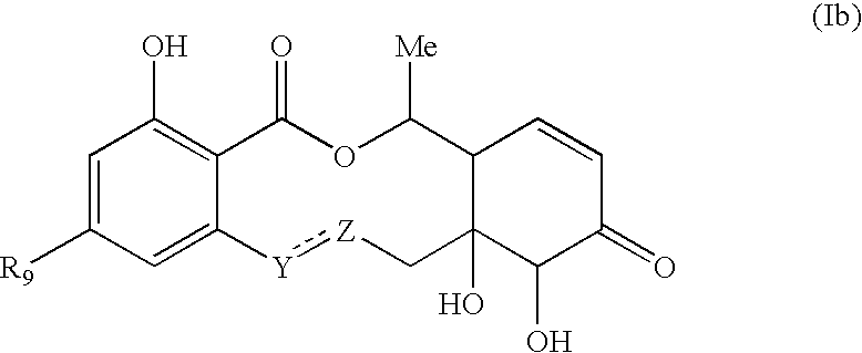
C1=C([R9])C=C2C(=C1O)C(=O)OC([Me])C1C(O)(C[Z]:[Y]2)C(O)C(=O)C=C1
